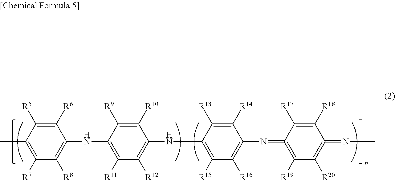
CC1=C([R7])C([R8])=C(NC2=C([R11])C([R12])=C(NC3=C([R15])C([R16])=C(N=C4=C([R19])C([R20])=C(=NC)C([R18])=C4[R17])C([R14])=C3[R13])C([R10])=C2[R9])C([R6])=C1[R5]
